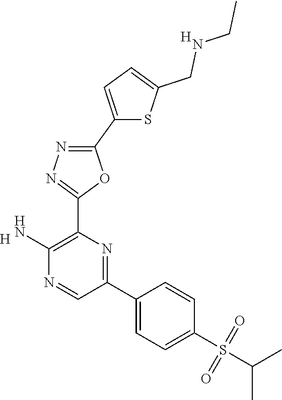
C1(S(C(C)C)(=O)=O)=CC=C(C2=NC(C3=NN=C(C4=CC=C(CNCC)S4)O3)=C(N)N=C2)C=C1.[H].[H]
